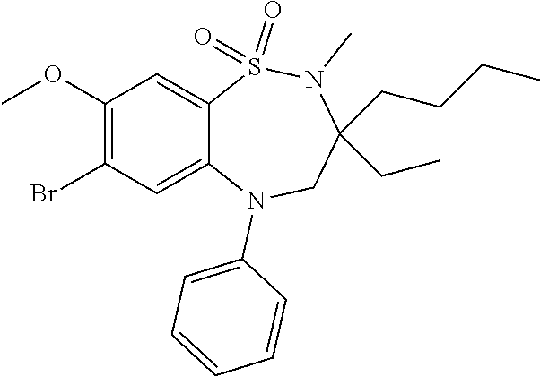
C1=CC=C(N2C3=CC(Br)=C(OC)C=C3S(=O)(=O)N(C)C(CCCC)(CC)C2)C=C1
